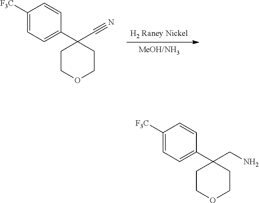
[H2 Raney Nickel].[MeOH/NH3].C1([F3C])=CC=C(C2(C#N)CCOCC2)C=C1.C1([F3C])=CC=C(C2(CN)CCOCC2)C=C1
